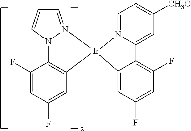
C1=N2N(C=C1)C1=C(C=C(F)C=C1F)[Ir]21N2=CC=C([CH3O])C=C2C2=C(F)C=C(F)C=C12
